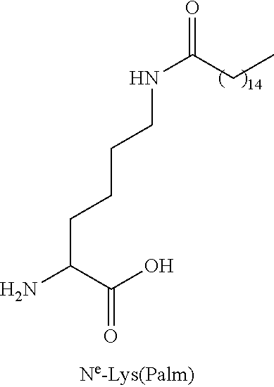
NC(C(O)=O)CCCCNC(=O)CC
